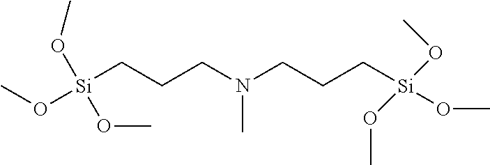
[Si](CCCN(CCC[Si](OC)(OC)OC)C)(OC)(OC)OC
